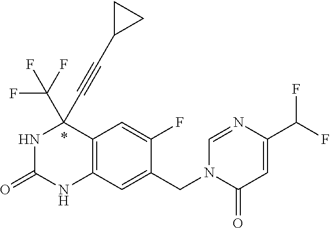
N1C(=O)NC2=C(C1(C#CC1CC1)C(F)(F)F)C=C(F)C(CN1C(=O)C=C(C(F)F)N=C1)=C2
